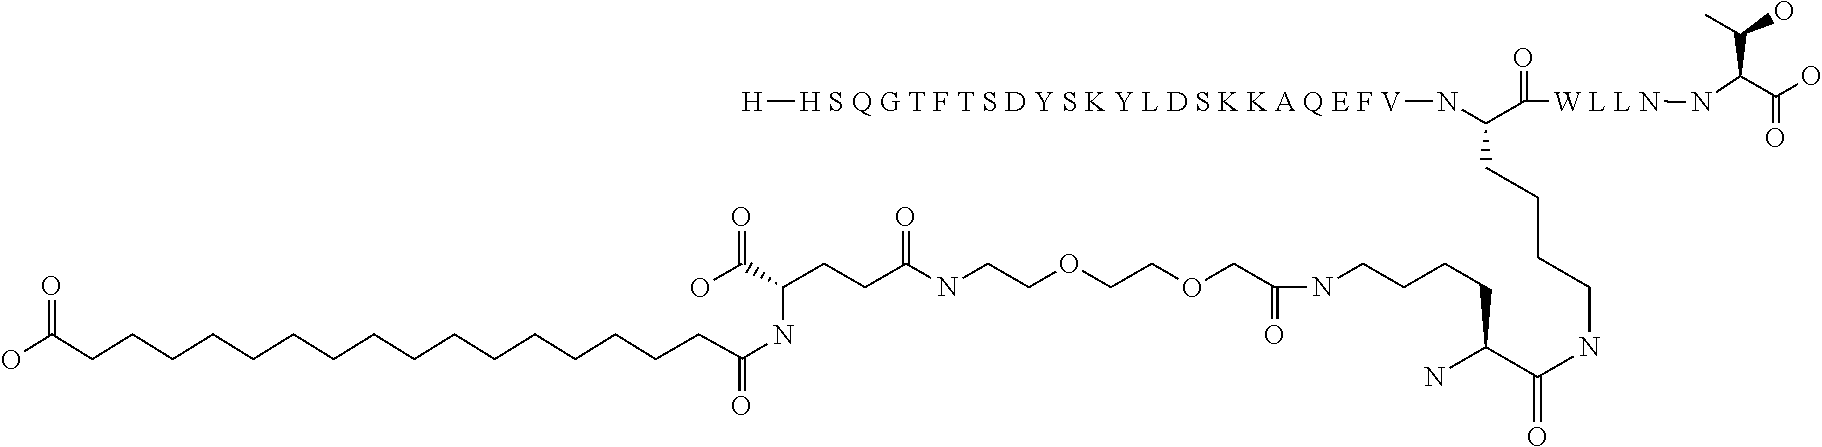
OC(CCCCCCCCCCCCCCCCC(=O)NC(C(O)=O)CCC(NCCOCCOCC(=O)NCCCCC(C(NCCCCC(C([W L L N]NC(C(O)=O)C(C)O)=O)N[H S Q G T F T S D Y S K Y L D S K K A Q E F V][H])=O)N)=O)=O
